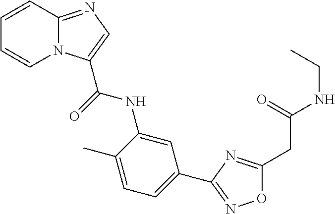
N12C(=NC=C1C(=O)NC1=CC(C3=NOC(CC(=O)NCC)=N3)=CC=C1C)C=CC=C2
